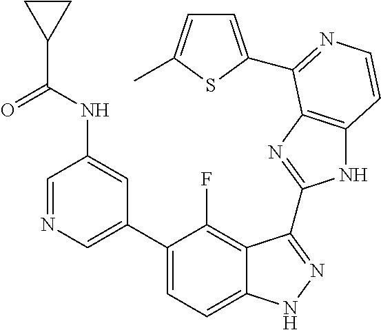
C1=C(C2=CC=C3C(=C2F)C(C2=NC4=C(N2)C=CN=C4C2=CC=C(C)S2)=NN3)C=C(NC(C2CC2)=O)C=N1
